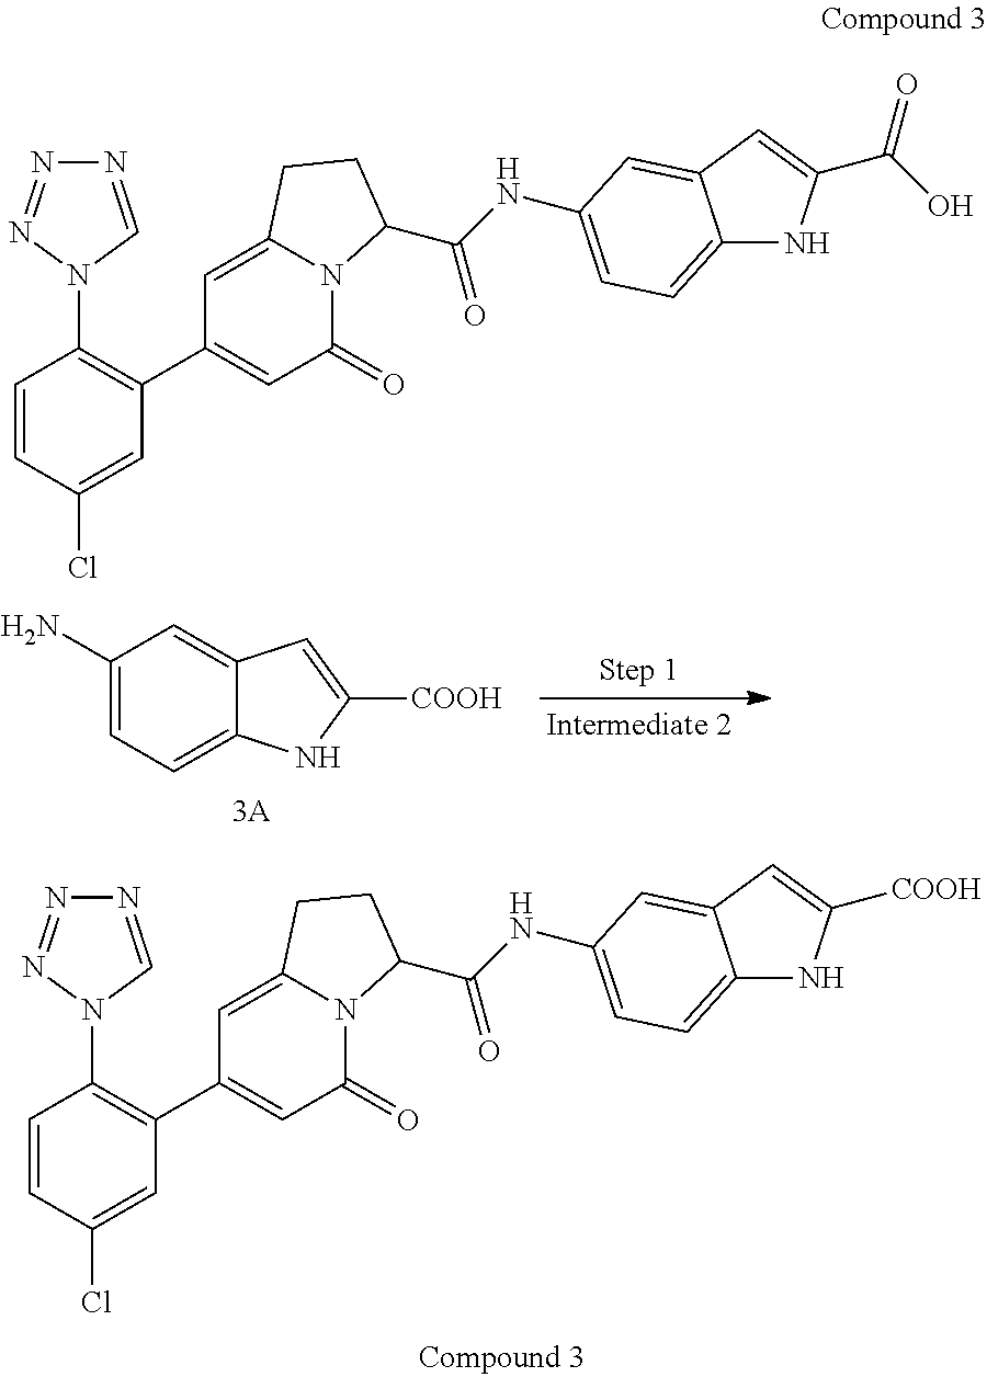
N1=CN(C2=C(C3=CC(=O)N4C(=C3)CCC4C(NC3=CC=C4NC([COOH])=CC4=C3)=O)C=C(Cl)C=C2)N=N1.C1(N)=CC=C2C(=C1)C=C([COOH])N2.N1=CN(C2=C(C3=CC(=O)N4C(=C3)CCC4C(NC3=CC=C4NC(C(=O)O)=CC4=C3)=O)C=C(Cl)C=C2)N=N1
